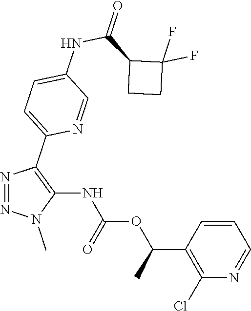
N1=NC(C2=CC=C(NC(C3CCC3(F)F)=O)C=N2)=C(NC(OC(C2=C(Cl)N=CC=C2)C)=O)N1C
